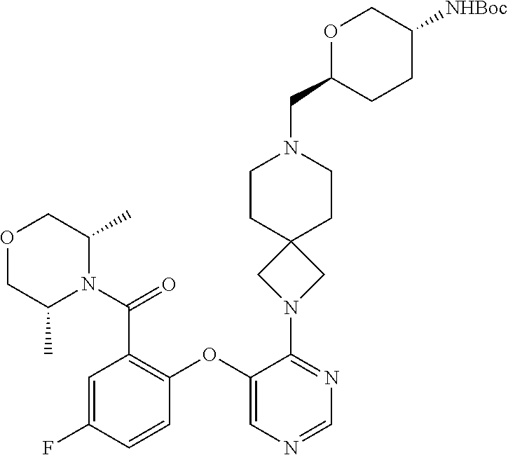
C1=C(F)C=CC(OC2=CN=CN=C2N2CC3(C2)CCN(CC2CCC([NHBoc])CO2)CC3)=C1C(N1C(C)COCC1C)=O
